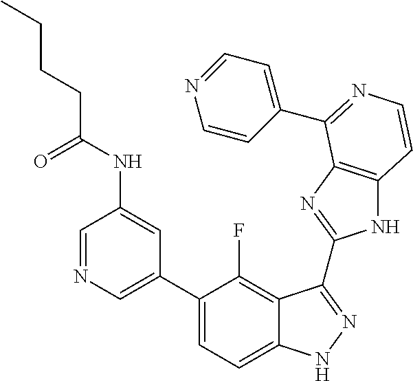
C1=C(C2=CC=C3C(=C2F)C(C2=NC4=C(N2)C=CN=C4C2=CC=NC=C2)=NN3)C=C(NC(CCCC)=O)C=N1
